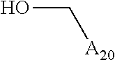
OC[A20]
